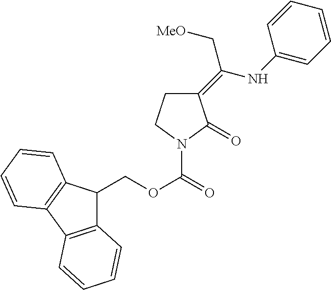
C1(=C(NC2=CC=CC=C2)C[MeO])CCN(C(=O)OCC2C3=C(C4=C2C=CC=C4)C=CC=C3)C1=O
